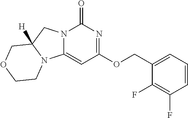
C1=C(COC2=NC(=O)N3C(=C2)N2C([H])(C3)COCC2)C(F)=C(F)C=C1
